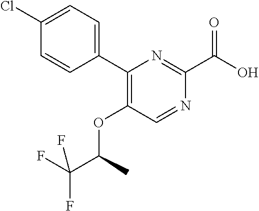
C1(C2=CC=C(Cl)C=C2)=C(OC(C(F)(F)F)C)C=NC(C(O)=O)=N1
